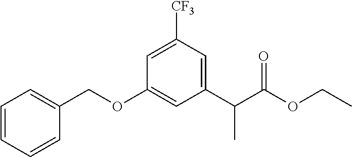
C1=CC=CC(COC2=CC(C(C(OCC)=O)C)=CC([CF3])=C2)=C1
